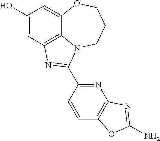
C1(O)=CC2=C3C(=C1)OCCCN3C(C1=NC3=C(C=C1)OC(N)=N3)=N2
